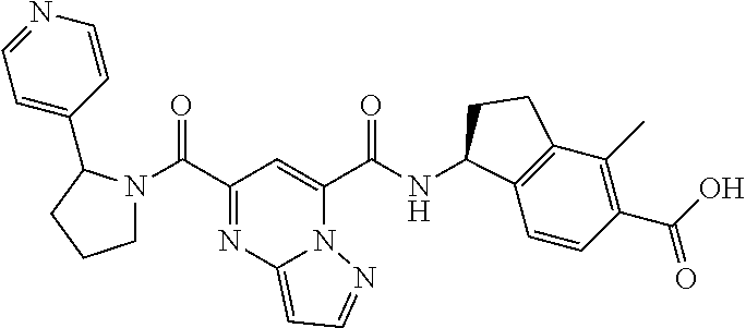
C(C1=NC2=CC=NN2C(C(NC2C3=C(C(C)=C(C(O)=O)C=C3)CC2)=O)=C1)(=O)N1CCCC1C1=CC=NC=C1
